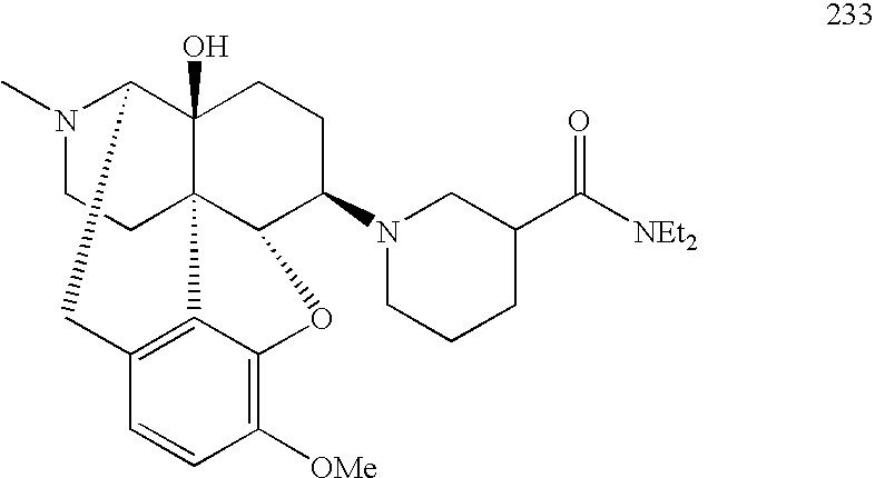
N1(C)CCC23C4(O)C1CC1=C2C(=C([OMe])C=C1)OC3C(N1CCCC(C([NEt2])=O)C1)CC4
